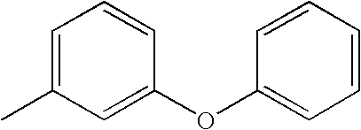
C1=C(OC2=CC=CC=C2)C=CC=C1C
